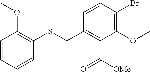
C1=CC=CC(SCC2=C(C([OMe])=O)C(OC)=C(Br)C=C2)=C1OC
